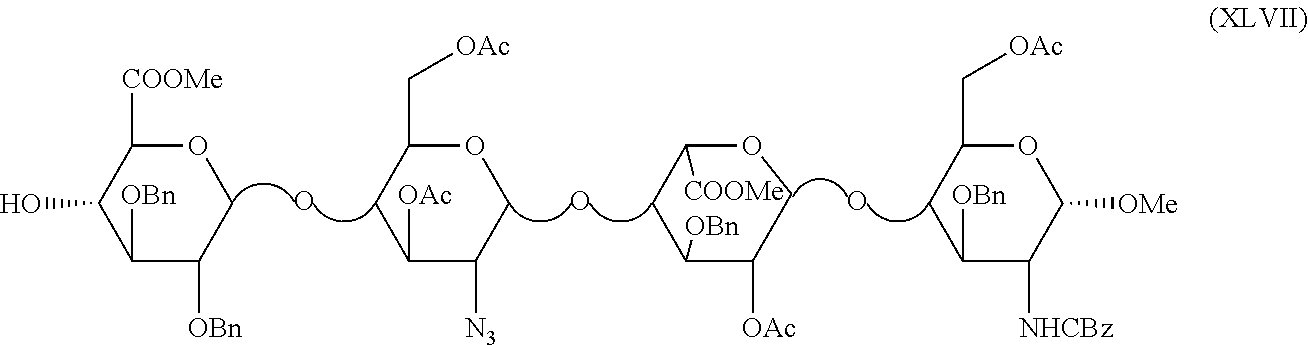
C1([OBn])C([OBn])COC([COOMe])C1O.O.C1([OAc])C([N3])COC(C[OAc])C1.O.C1([OBn])C([OAc])COC([COOMe])C1.O.C1([OBn])C([NHCBz])C([OMe])OC(C[OAc])C1
